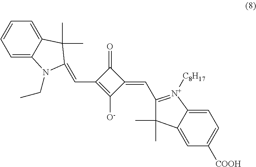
C1=C2C(=CC=C1)N(CC)C(=CC1=C([O-])C(=CC3=[N+]([C8H17])C4=CC=C([COOH])C=C4C3(C)C)C1=O)C2(C)C
